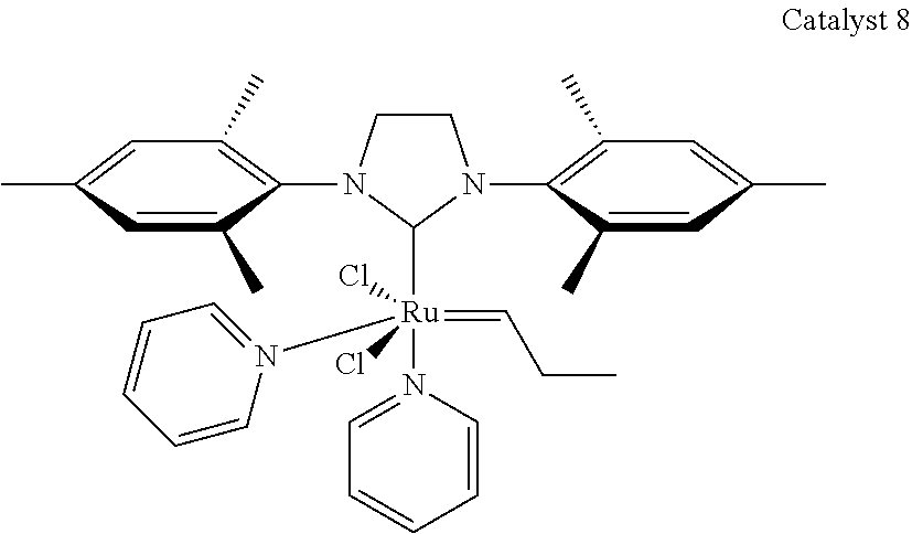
C1=C(C)C=C(C)C(N2CCN(C3=C(C)C=C(C)C=C3C)C2[Ru](=CCC)(N2=CC=CC=C2)(Cl)(Cl)N2=CC=CC=C2)=C1C
